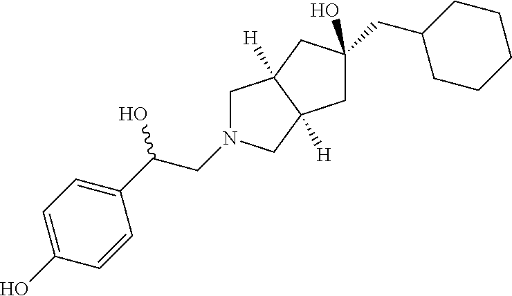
C1N(CC(C2=CC=C(O)C=C2)O)CC2([H])C1([H])CC(O)(CC1CCCCC1)C2
